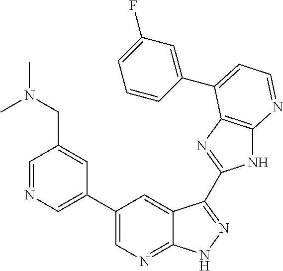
C1=NC=C(C2=CN=C3C(=C2)C(C2=NC4=C(N2)N=CC=C4C2=CC(F)=CC=C2)=NN3)C=C1CN(C)C
